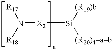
N([X2][Si]([(R19)b])[(R20)4ab])([R18])[R17]
